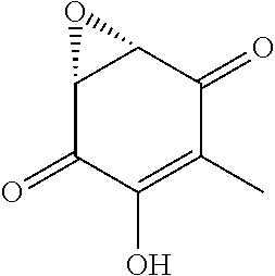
C12C(=O)C(O)=C(C)C(=O)C1O2
